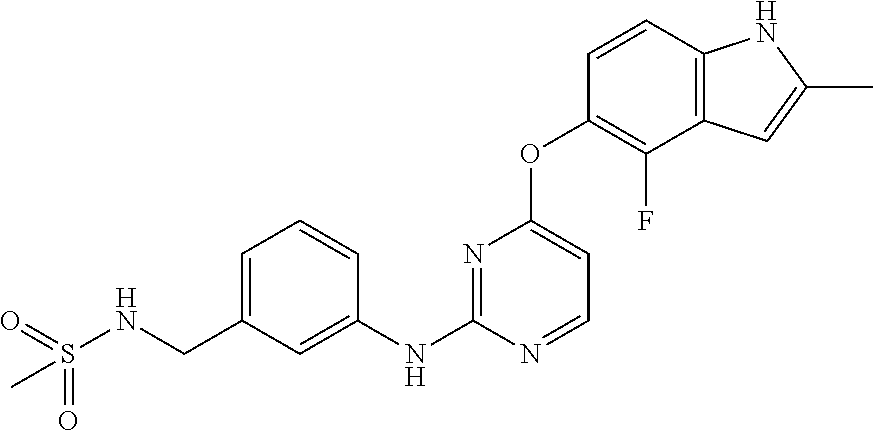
C1(CNS(C)(=O)=O)=CC=CC(NC2=NC(OC3=C(F)C4=C(C=C3)NC(C)=C4)=CC=N2)=C1
